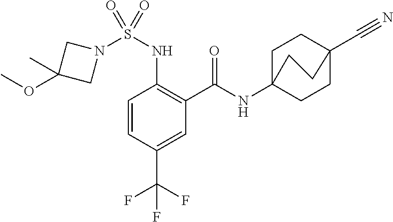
C1=CC(C(F)(F)F)=CC(C(=O)NC23CCC(C#N)(CC2)CC3)=C1NS(N1CC(OC)(C)C1)(=O)=O
